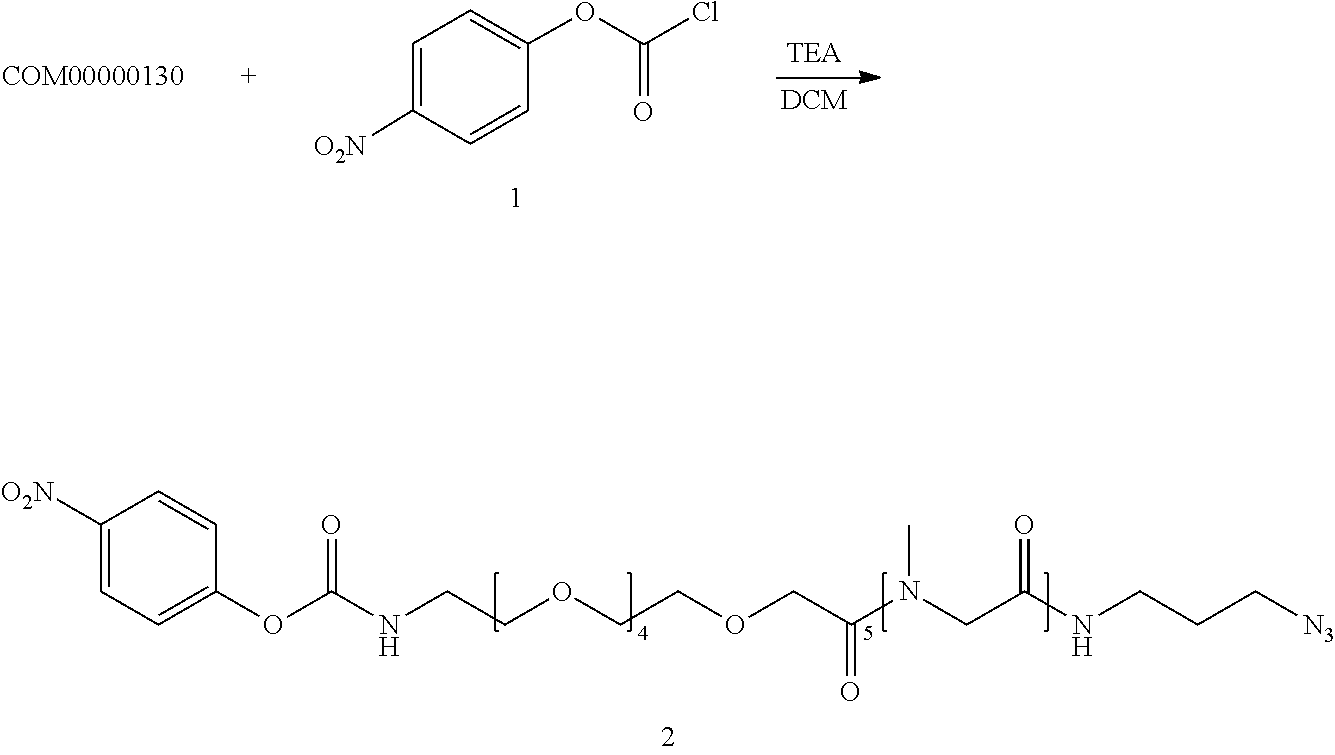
C1=C([O2N])C=CC(OC(=O)Cl)=C1.C1=CC(OC(=O)NCCOCCOCC(=O)N(CC(NCCC[N3])=O)C)=CC=C1[O2N]
